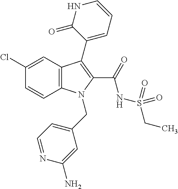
C1(Cl)=CC2=C(C=C1)N(CC1=CC=NC(N)=C1)C(C(NS(CC)(=O)=O)=O)=C2C1=CC=CNC1=O
